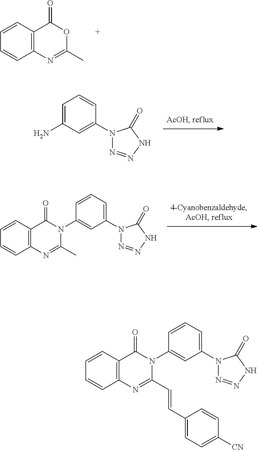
C1(N2C(C)=NC3=C(C=CC=C3)C2=O)=CC(N2N=NNC2=O)=CC=C1.C1=CC2=C(C=C1)C(=O)OC(C)=N2.C1=C(N)C=C(N2N=NNC2=O)C=C1.C1(N2C(C=CC3=CC=C([CN])C=C3)=NC3=C(C=CC=C3)C2=O)=CC(N2N=NNC2=O)=CC=C1
